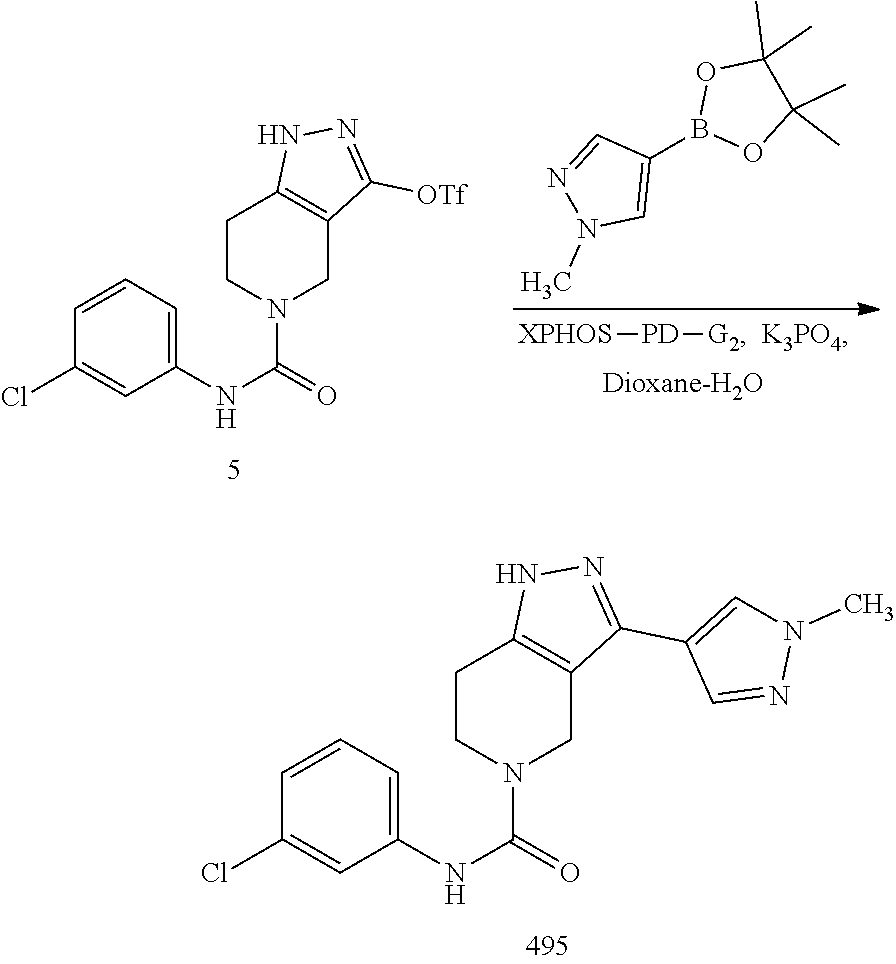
[XPHOS][PD][G2].C1(B2OC(C)(C)C(C)(C)O2)=CN(C)N=C1.C1(NC(=O)N2CC3=C(CC2)NN=C3[OTf])=CC=CC(Cl)=C1.C1(NC(=O)N2CC3=C(CC2)NN=C3C2=CN(C)N=C2)=CC=CC(Cl)=C1
